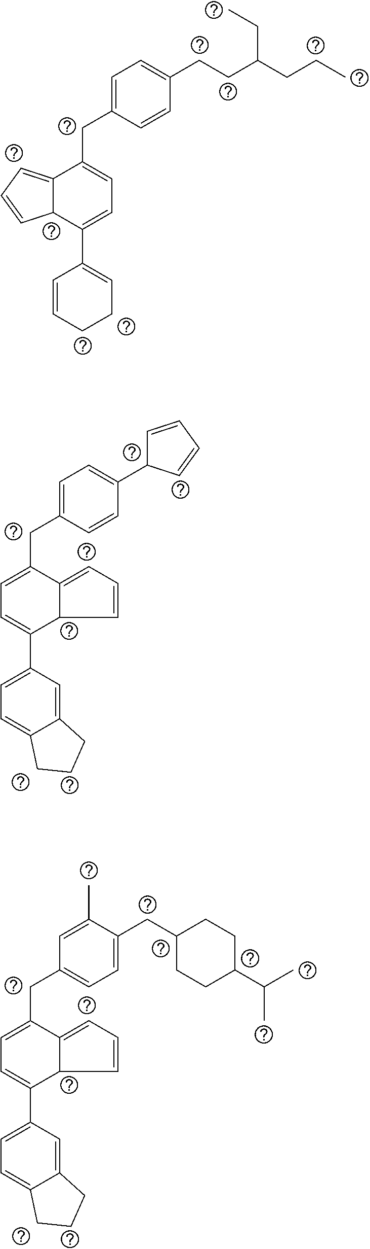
C1=C(CC2CCC(C(C)C)CC2)C(C)=CC(CC2=CC=C(C3=CC=C4C(=C3)CCC4)C3C2=CC=C3)=C1.C(CC(CCC)CC)C1=CC=C(CC2=CC=C(C3=CCCC=C3)C3C2=CC=C3)C=C1.C1=CC(CC2=CC=C(C3=CC=C4C(=C3)CCC4)C3C2=CC=C3)=CC=C1C1C=CC=C1
